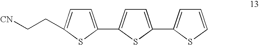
C1=C(C2=CC=C(C3=CC=CS3)S2)SC(CC[CN])=C1
